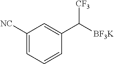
C([BF3K])([CF3])C1=CC([NC])=CC=C1
